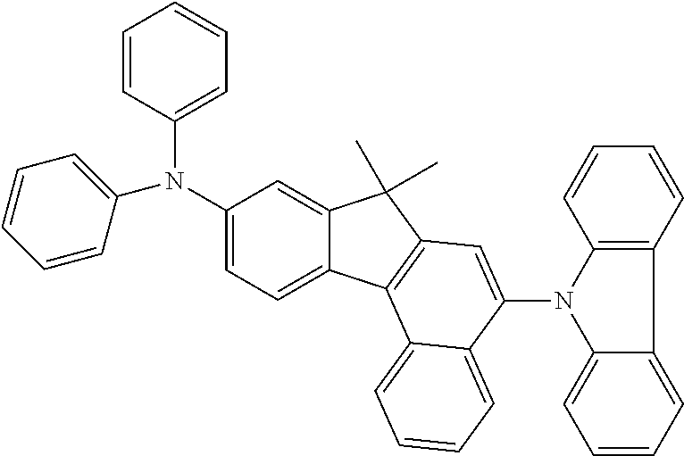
C12=CC=CC=C1C1=C(N2C2=CC3=C(C4=CC=C(N(C5=CC=CC=C5)C5=CC=CC=C5)C=C4C3(C)C)C3=CC=CC=C32)C=CC=C1
